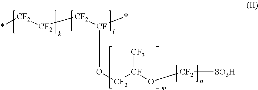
*[CF2][CF2][CF2][CF](*)O[CF2][CF](O[CF2][SO3H])[CF3]
